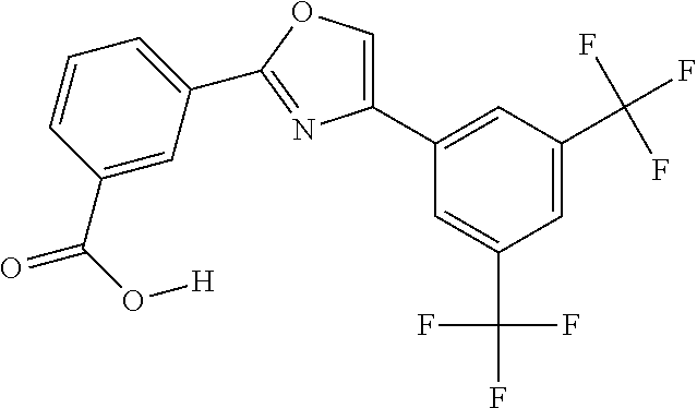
C1(C2=CC(C(F)(F)F)=CC(C(F)(F)F)=C2)=COC(C2=CC=CC(C(O[H])=O)=C2)=N1
